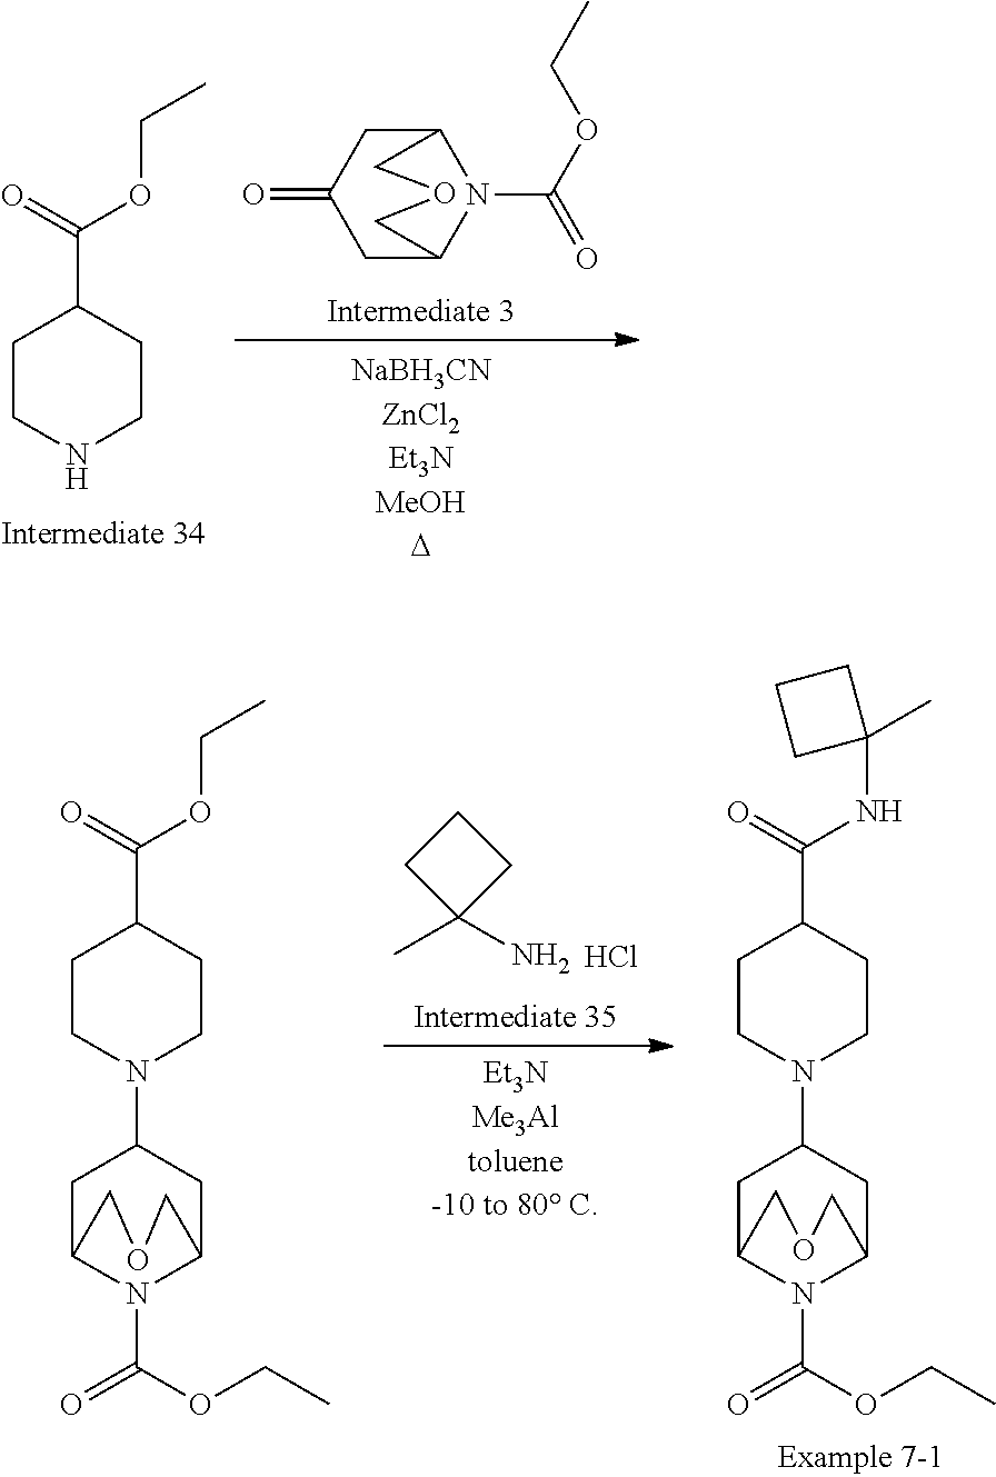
C1CNCCC1C(=O)OCC.C12CC(=O)CC(N1C(OCC)=O)COC2.C1CN(C2CC3N(C(=O)OCC)C(C2)COC3)CCC1C(=O)NC1(C)CCC1.C1CN(C2CC3N(C(=O)OCC)C(C2)COC3)CCC1C(=O)OCC.C1CC(C)(N)C1.Cl
